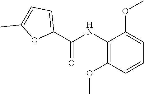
C1(NC(=O)C2=CC=C(C)O2)=C(OC)C=CC=C1OC
